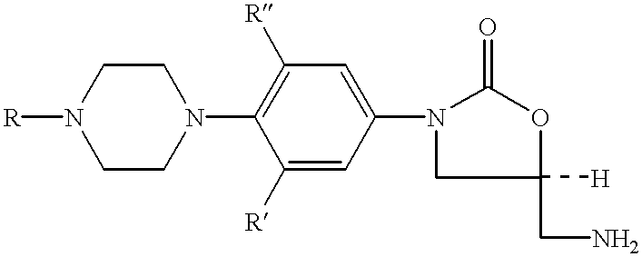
[R]N1CCN(C2=C([R])C=C(N3CC([H])(CN)OC3=O)C=C2[R])CC1
